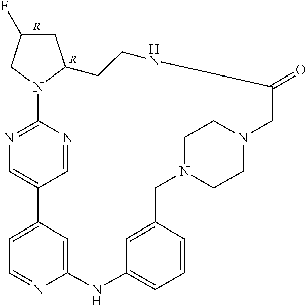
C1C(F)CN2C1CCNC(=O)CN1CCN(CC3=CC(=CC=C3)NC3=CC(=CC=N3)C3=CN=C2N=C3)CC1.[R].[R]
